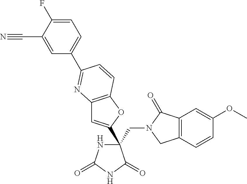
C12=C(OC(C3(CN4CC5=C(C4=O)C=C(OC)C=C5)NC(=O)NC3=O)=C1)C=CC(C1=CC=C(F)C(C#N)=C1)=N2
